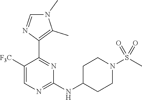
C1([F3C])=CN=C(NC2CCN(S(C)(=O)=O)CC2)N=C1C1=C(C)N(C)C=N1
